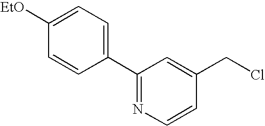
C1=CC([EtO])=CC=C1C1=NC=CC(CCl)=C1
